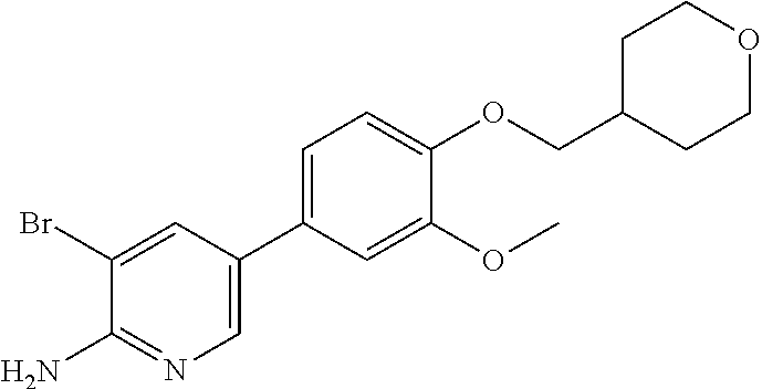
C1(Br)=CC(C2=CC=C(OCC3CCOCC3)C(OC)=C2)=CN=C1N
